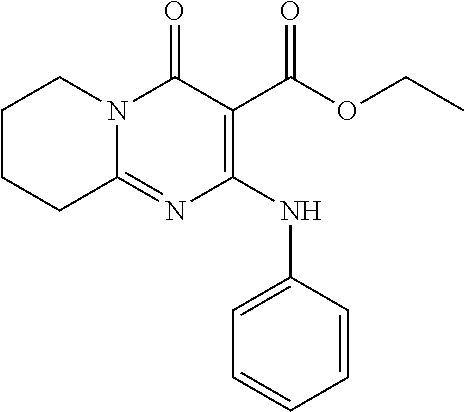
C1CCC2=NC(NC3=CC=CC=C3)=C(C(OCC)=O)C(=O)N2C1
